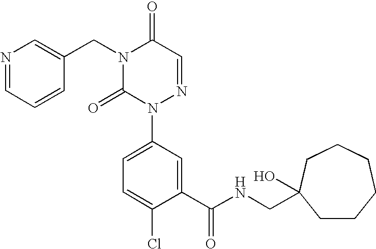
C1(CN2C(=O)N(C3=CC=C(Cl)C(C(NCC4(O)CCCCCC4)=O)=C3)N=CC2=O)=CN=CC=C1
